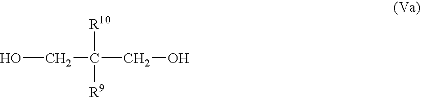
OCC([R10])([R9])CO
